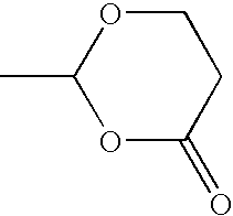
CC1OC(=O)CCO1
